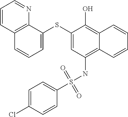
C1=C(SC2=CC(NS(C3=CC=C(Cl)C=C3)(=O)=O)=C3C(=C2O)C=CC=C3)C2=C(C=C1)C=CC=N2
